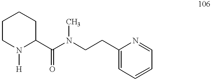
C1(CCN(C(C2CCCCN2[H])=O)C)=CC=CC=N1
